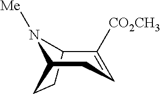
C12C([CO2CH3])=CCC(N1[Me])CC2
